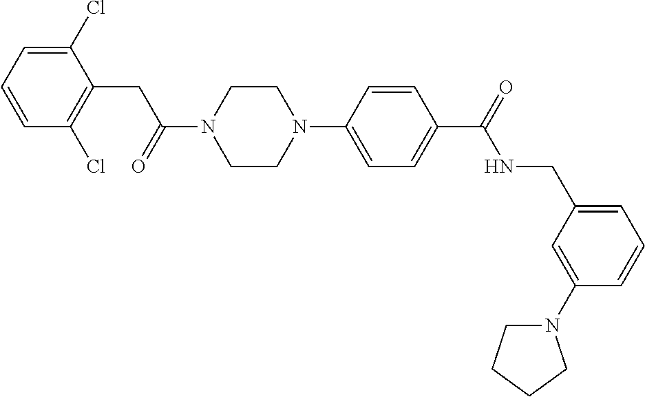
C1(Cl)=CC=CC(Cl)=C1CC(N1CCN(C2=CC=C(C(=O)NCC3=CC=CC(N4CCCC4)=C3)C=C2)CC1)=O
